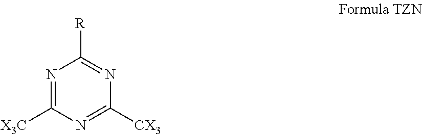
N1=C([X3C])N=C([CX3])N=C1[R]
